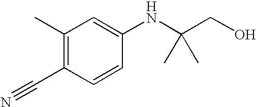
C1(C)=C(C#N)C=CC(NC(CO)(C)C)=C1
